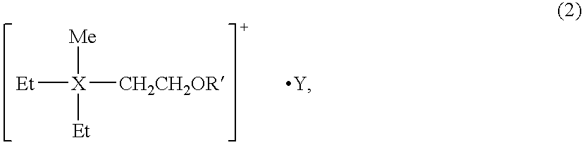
[Me][X]([Et])([CH2CH2OR])[Et].[Y]
